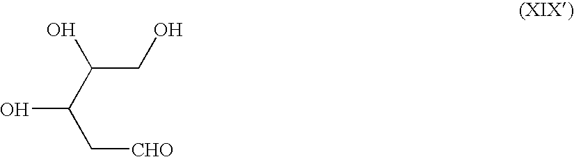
C(CO)(C(O)C[CHO])O
